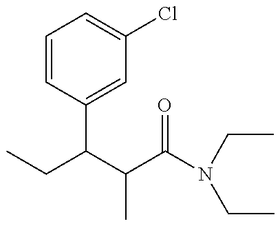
CCC(C(C(N(CC)CC)=O)C)C1=CC(Cl)=CC=C1
